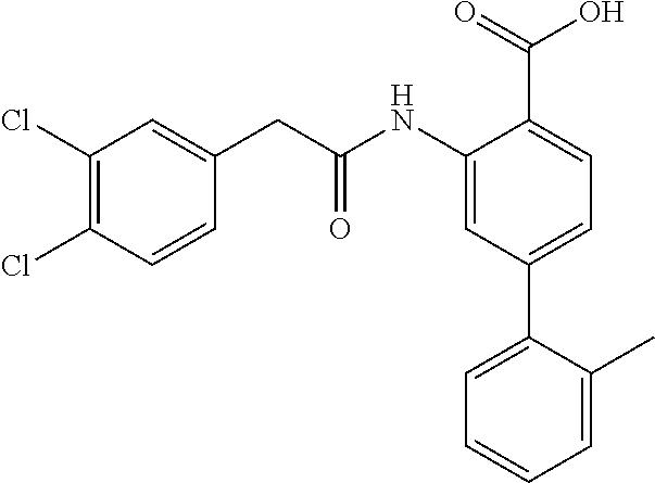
C1(NC(CC2=CC(Cl)=C(Cl)C=C2)=O)=CC(C2=CC=CC=C2C)=CC=C1C(=O)O
